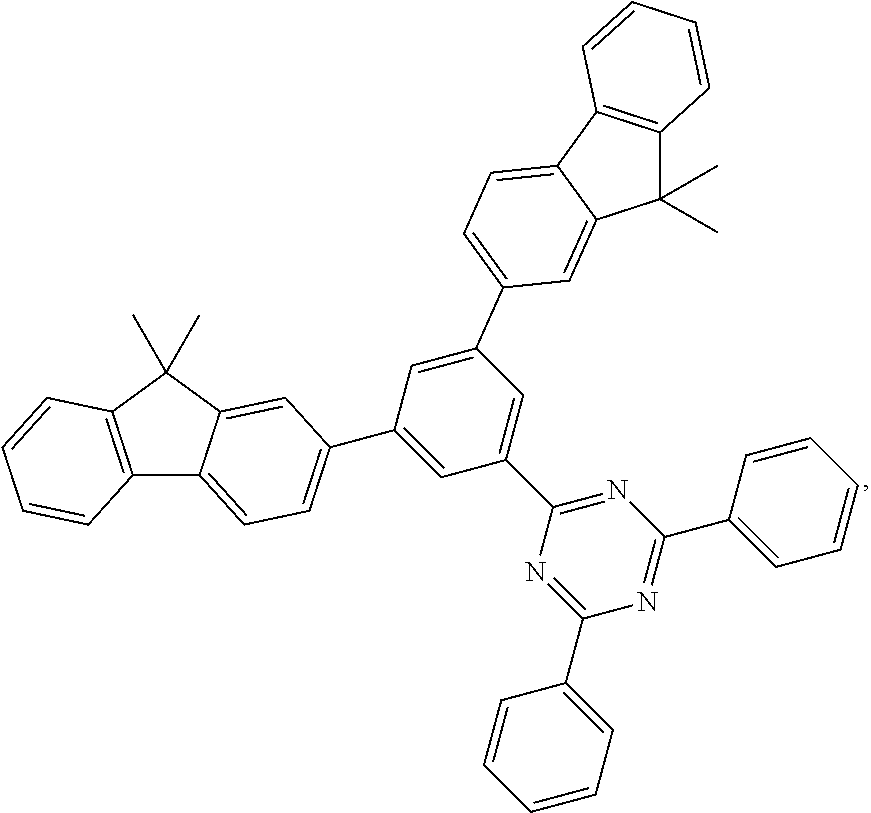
C12=C(C(C)(C)C3=CC(C4=CC(C5=NC(C6=CC=CC=C6)=NC(C6=CC=CC=C6)=N5)=CC(C5=CC=C6C7=C(C(C)(C)C6=C5)C=CC=C7)=C4)=CC=C13)C=CC=C2
